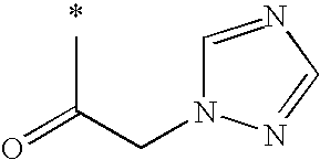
O=C(CN1C=NC=N1)C
